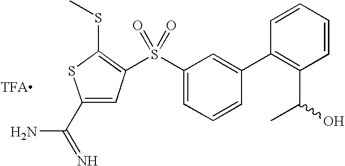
C1(C(=N)N)=CC(S(C2=CC=CC(C3=C(C(O)C)C=CC=C3)=C2)(=O)=O)=C(SC)S1.[TFA]
